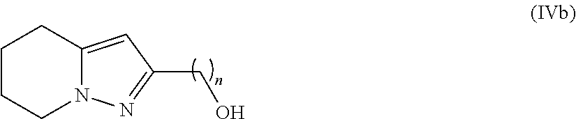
C1CCN2C(=CC(CO)=N2)C1
